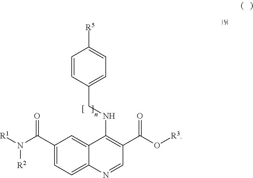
C1(C(N([R1])[R2])=O)=CC=C2C(=C1)C(NCC1=CC=C([R5])C=C1)=C(C(O[R3])=O)C=N2
